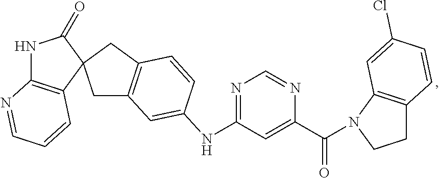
C1(=O)NC2=C(C=CC=N2)C12CC1=C(C2)C=CC(NC2=NC=NC(C(=O)N3C4=C(CC3)C=CC(Cl)=C4)=C2)=C1
